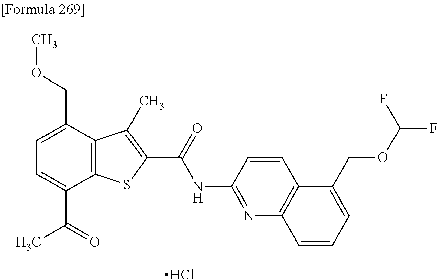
C1=C(C(=O)C)C2=C(C(COC)=C1)C(C)=C(C(=O)NC1=NC3=C(C=C1)C(COC(F)F)=CC=C3)S2.Cl
